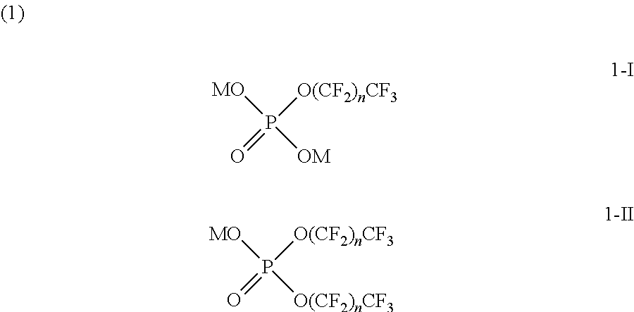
[MO]P([OM])([O(CF2)nCF3])=O.[MO]P([O(CF2)nCF3])([O(CF2)nCF3])=O
